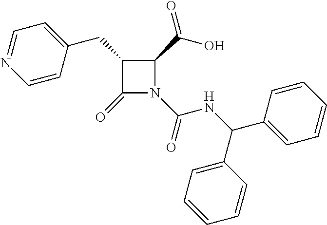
C1(CC2=CC=NC=C2)C(=O)N(C(=O)NC(C2=CC=CC=C2)C2=CC=CC=C2)C1C(=O)O
